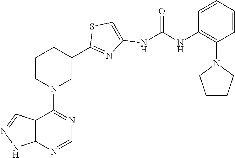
C12=C(N=CN=C1N1CC(C3=NC(NC(NC4=C(N5CCCC5)C=CC=C4)=O)=CS3)CCC1)NN=C2
